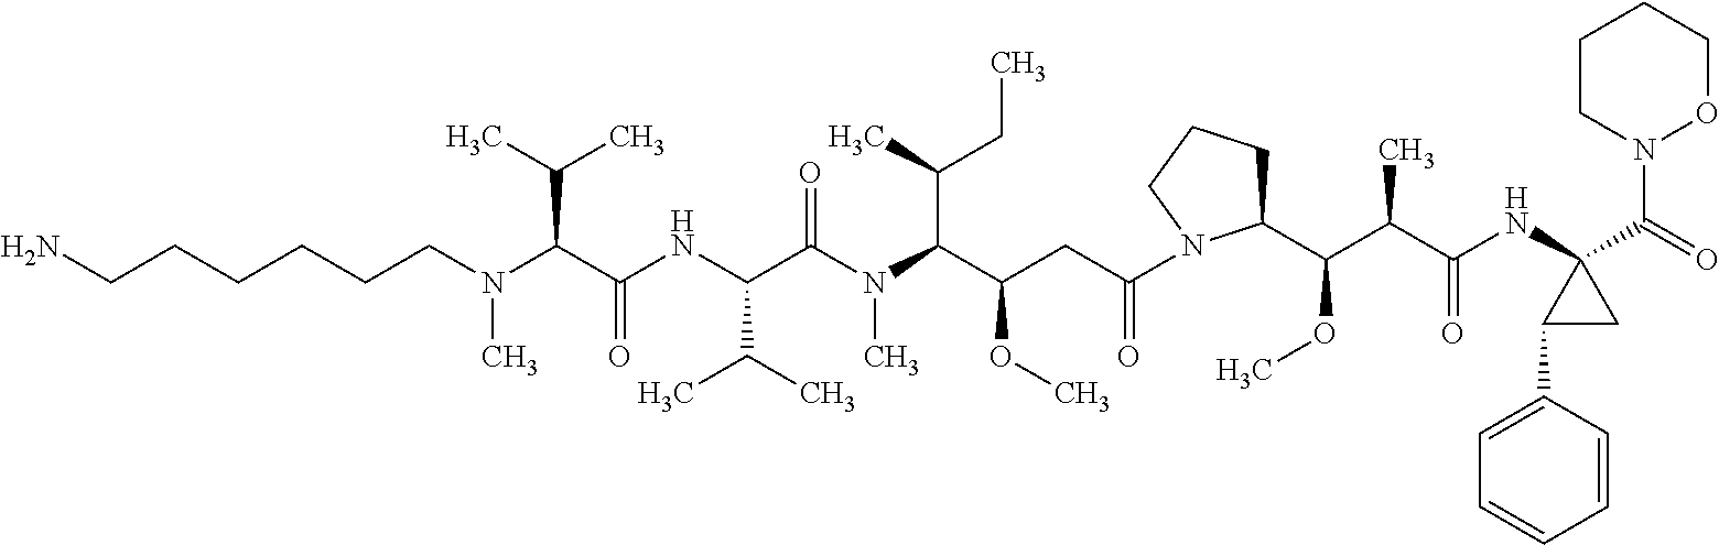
C(C(C(N(C(C(NC(C(N(CCCCCCN)C)C(C)C)=O)C(C)C)=O)C)C(C)CC)OC)C(=O)N1C(C(C(C(NC2(C(N3CCCCO3)=O)C(C3=CC=CC=C3)C2)=O)C)OC)CCC1
